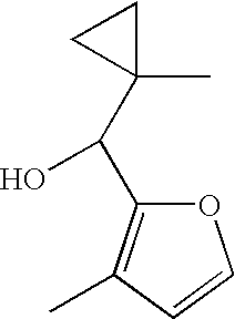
C1(C(O)C2=C(C)C=CO2)(C)CC1
